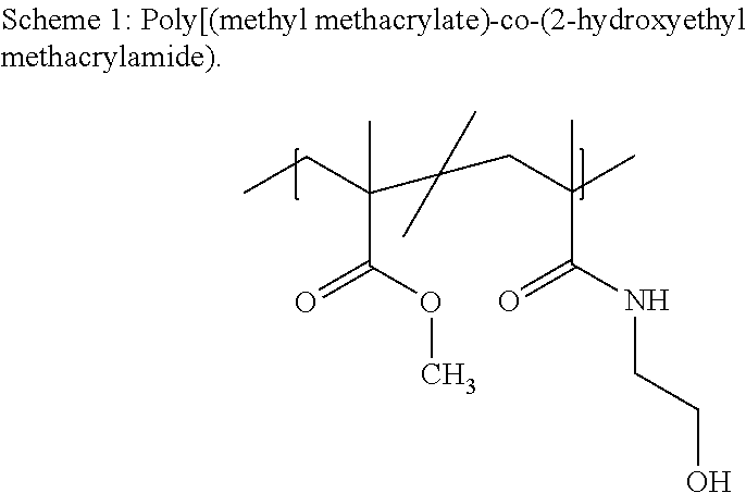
CCC(C(OC)=O)(C)C(CC(C)(C(NCCO)=O)C)(C)C
